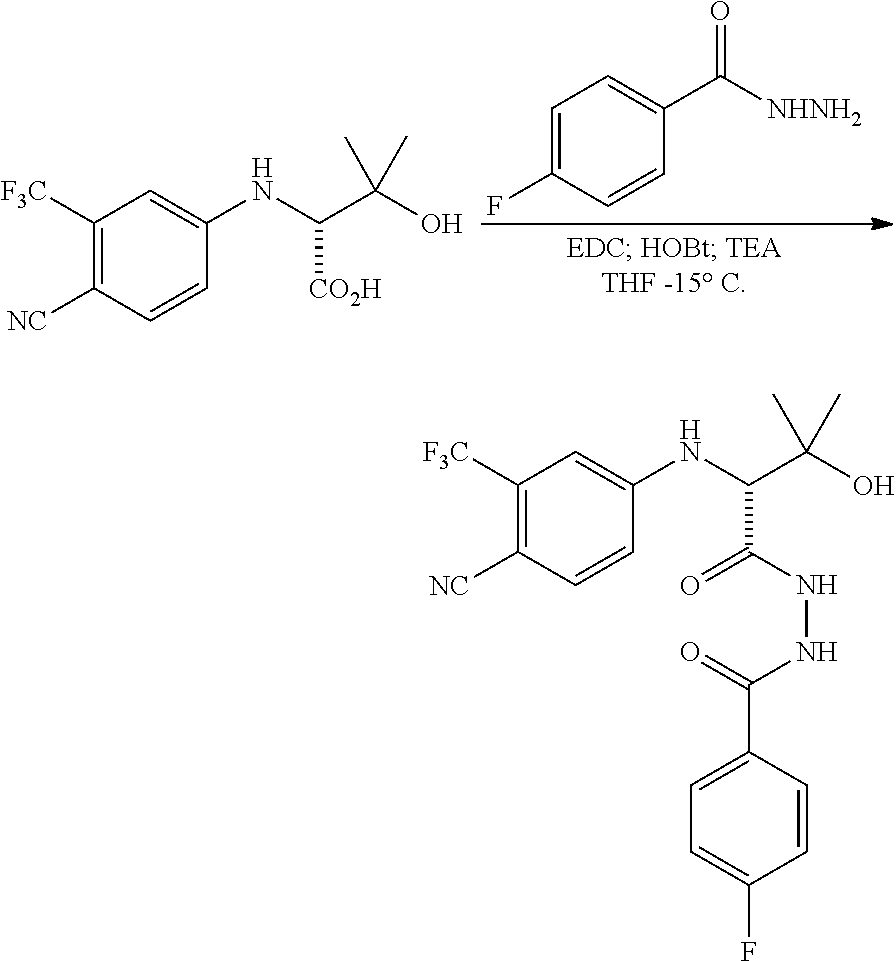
C1([F3C])=C([NC])C=CC(NC(C(O)(C)C)[CO2H])=C1.C1=C(F)C=CC(C([NHNH2])=O)=C1.C1([F3C])=C([NC])C=CC(NC(C(O)(C)C)C(NNC(C2=CC=C(F)C=C2)=O)=O)=C1
